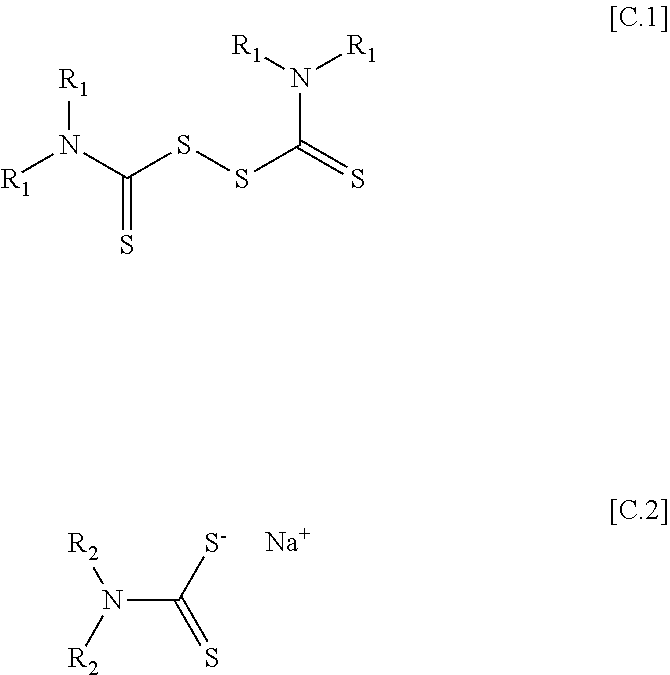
N(C([S-])=S)([R2])[R2].[Na].[R1]N(C(SSC(=S)N([R1])[R1])=S)[R1]
